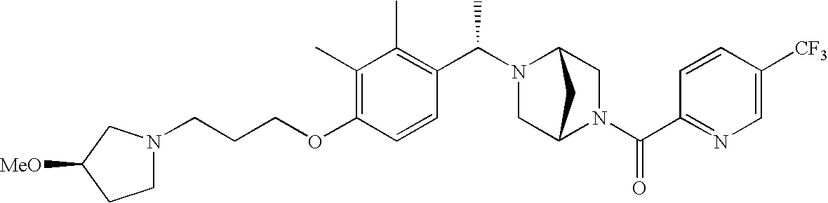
C(OC1=C(C)C(C)=C(C(N2C3CN(C(C4=NC=C([CF3])C=C4)=O)C(C2)C3)C)C=C1)CCN1CCC([MeO])C1
